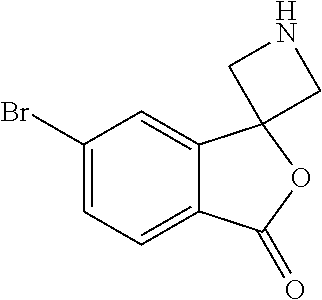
C1(Br)=CC=C2C(=C1)C1(OC2=O)CNC1
